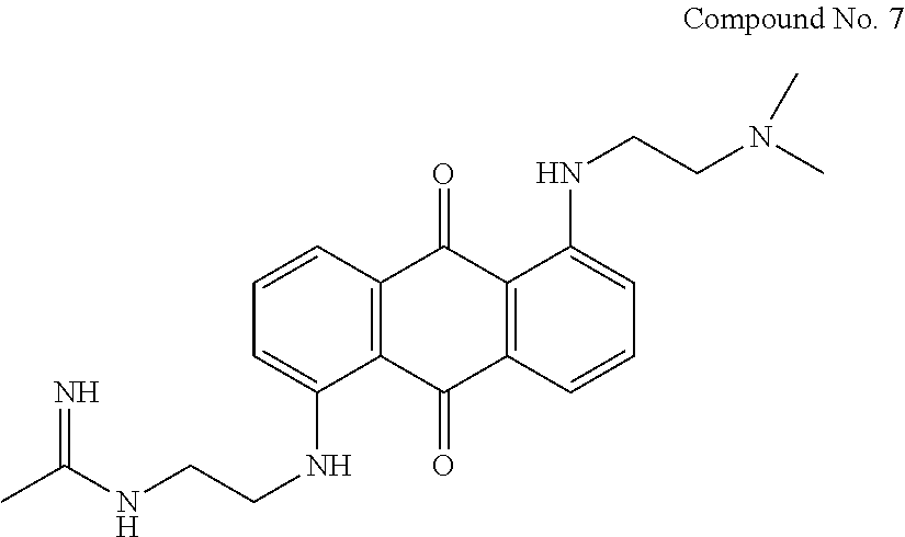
C1=CC2=C(C(NCCNC(=N)C)=C1)C(=O)C1=C(C2=O)C(NCCN(C)C)=CC=C1
